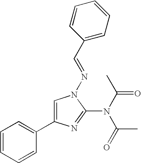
C1=CC=CC(C2=CN(N=CC3=CC=CC=C3)C(N(C(C)=O)C(=O)C)=N2)=C1
